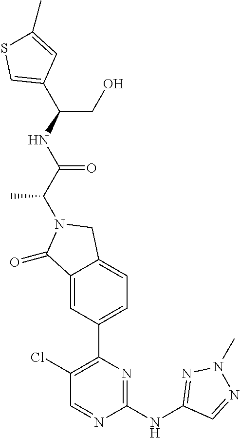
C1(=O)C2=CC(C3=C(Cl)C=NC(NC4=NN(C)N=C4)=N3)=CC=C2CN1C(C(=O)NC(C1=CSC(C)=C1)CO)C
